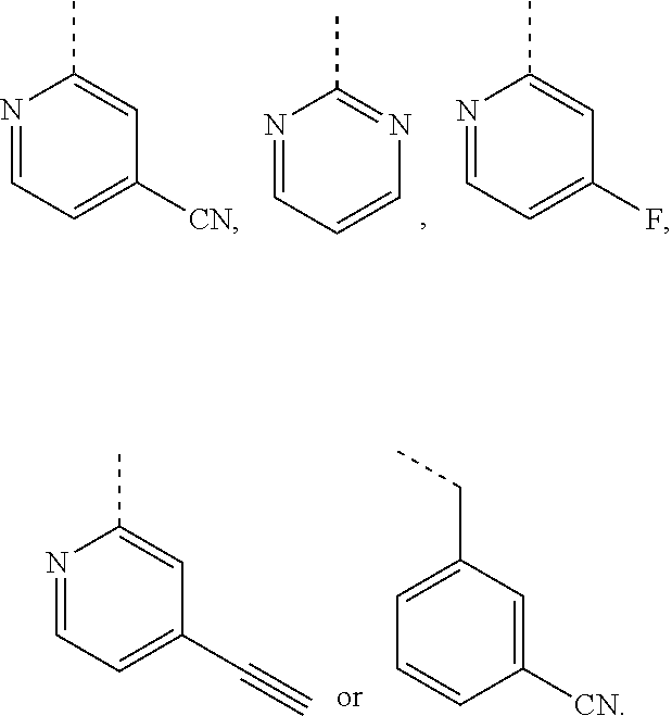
N1=CC=C([CN])C=C1C.N1=CC=CN=C1C.N1=CC=C(F)C=C1C.N1=CC=C(C#C)C=C1C.C1=C(CC)C=C([CN])C=C1
